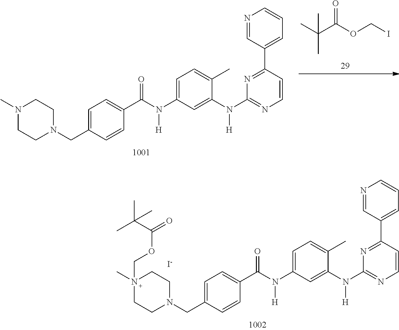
CC(C)(C(OCI)=O)C.N1(C)CCN(CC2=CC=C(C(N(C3=CC=C(C)C(N(C4=NC=CC(C5=CC=CN=C5)=N4)[H])=C3)[H])=O)C=C2)CC1.N1(C)(COC(C(C)(C)C)=O)CCN(CC2=CC=C(C(N(C3=CC=C(C)C(N(C4=NC=CC(C5=CC=CN=C5)=N4)[H])=C3)[H])=O)C=C2)CC1.[I-]
